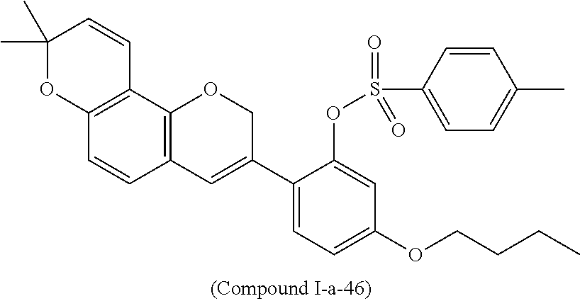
C12=C(C3=C(C=C1)C=C(C1=CC=C(OCCCC)C=C1OS(C1=CC=C(C)C=C1)(=O)=O)CO3)C=CC(C)(C)O2
